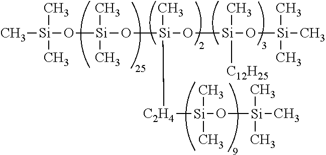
C[Si](O[Si](C)(C)O[Si](O[Si](O[Si](C)(C)C)(C)[C12H25])(C)[C2H4][Si](O[Si](C)(C)C)(C)C)(C)C
